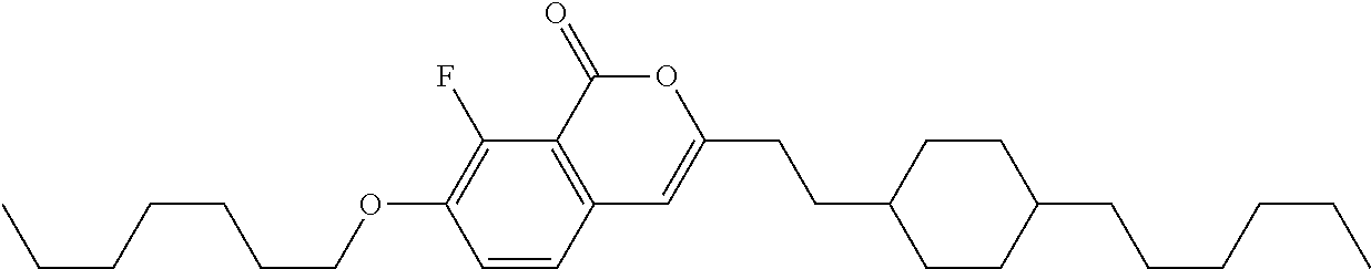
C1=CC2=C(C(F)=C1OCCCCCCC)C(=O)OC(CCC1CCC(CCCCCC)CC1)=C2
